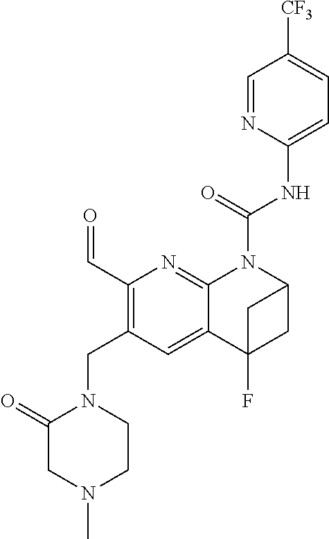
C1(C=O)=C(CN2C(=O)CN(C)CC2)C=C2C(=N1)N(C(NC1=CC=C([CF3])C=N1)=O)C1CC2(F)C1
